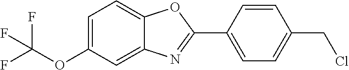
C1=C(OC(F)(F)F)C=C2C(=C1)OC(C1=CC=C(CCl)C=C1)=N2
